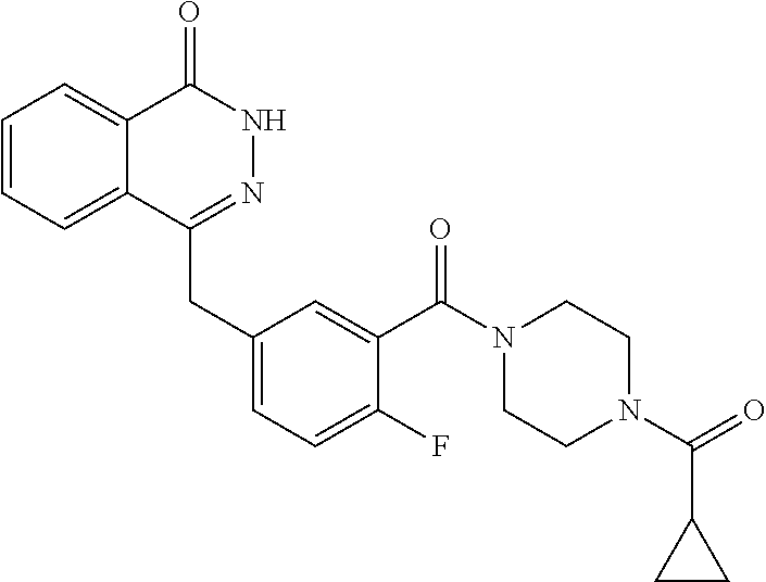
C1=CC=C2C(=C1)C(=O)NN=C2CC1=CC=C(F)C(C(=O)N2CCN(C(C3CC3)=O)CC2)=C1
